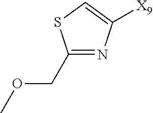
COCC1=NC([X9])=CS1
